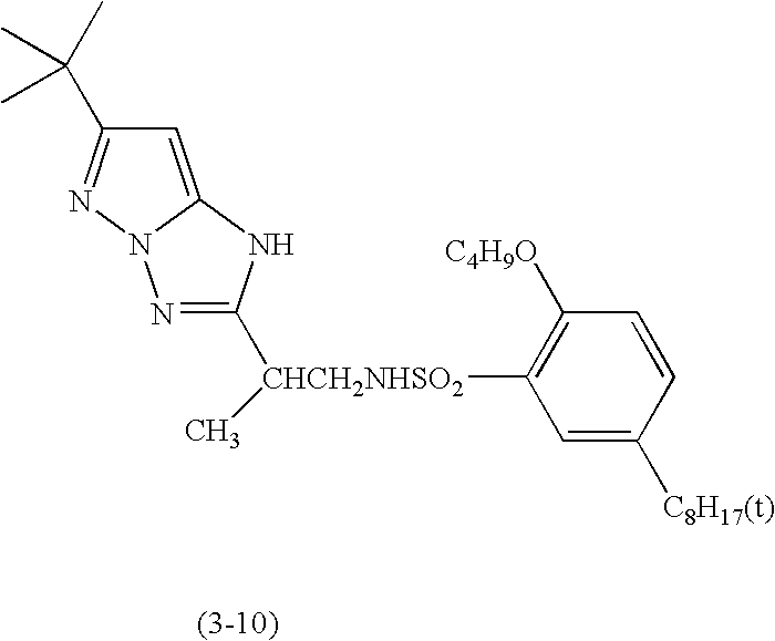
N1=C([CHCH2NHSO2](C2=C([C4H9O])C=CC([C8H17(t)])=C2)C)NC2=CC(C(C)(C)C)=NN12
